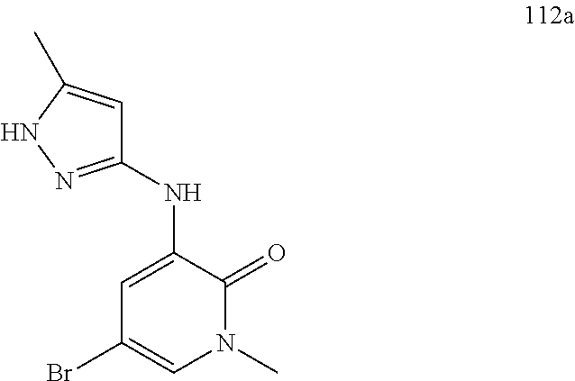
C1=C(C)NN=C1NC1=CC(Br)=CN(C)C1=O
